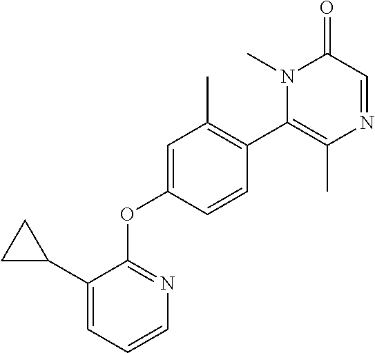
C1(C2CC2)=CC=CN=C1OC1=CC(C)=C(C2=C(C)N=CC(=O)N2C)C=C1
